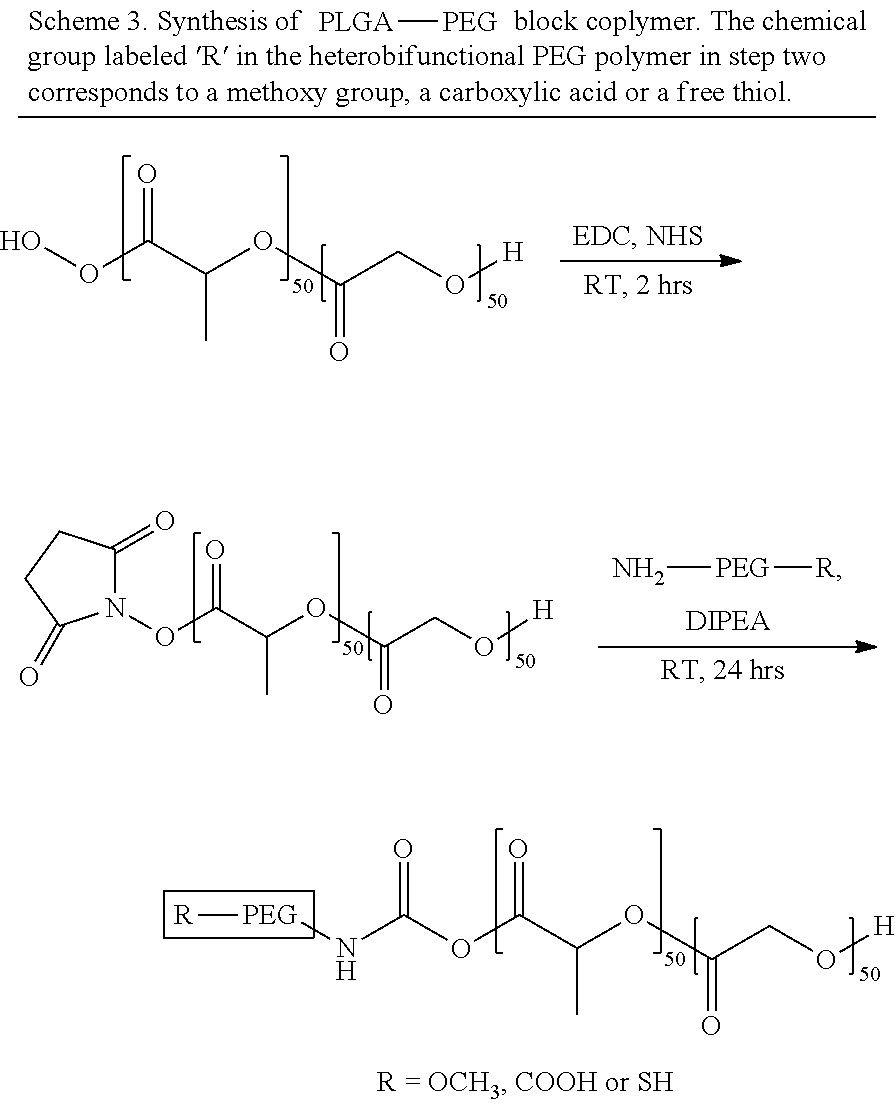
N1(OC(C(OC(CO[H])=O)C)=O)C(=O)CCC1=O.N[PEG][R].O(C(C(OC(CO[H])=O)C)=O)C(=O)N[PEG][R].OOC(C(OC(CO[H])=O)C)=O.[PLGA][PEG]
